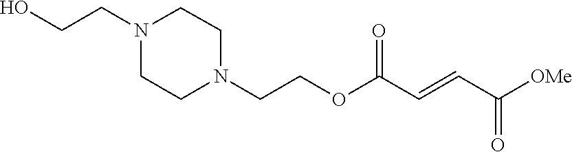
[OMe]C(C=CC(OCCN1CCN(CCO)CC1)=O)=O
